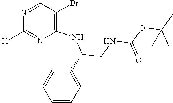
N1=CC(Br)=C(NC(CNC(OC(C)(C)C)=O)C2=CC=CC=C2)N=C1Cl
